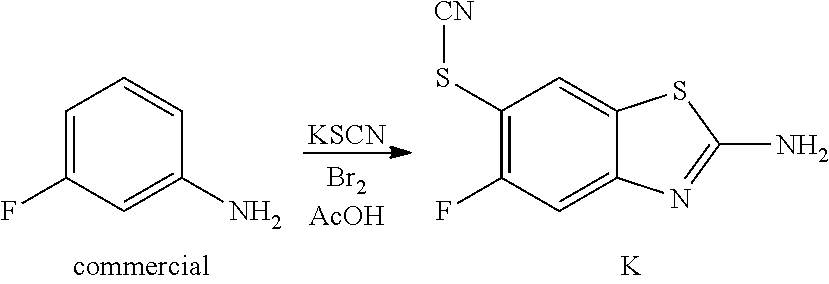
[KSCN].C1=C(F)C=C(N)C=C1.C1(S[CN])=C(F)C=C2C(=C1)SC(N)=N2.[K]
